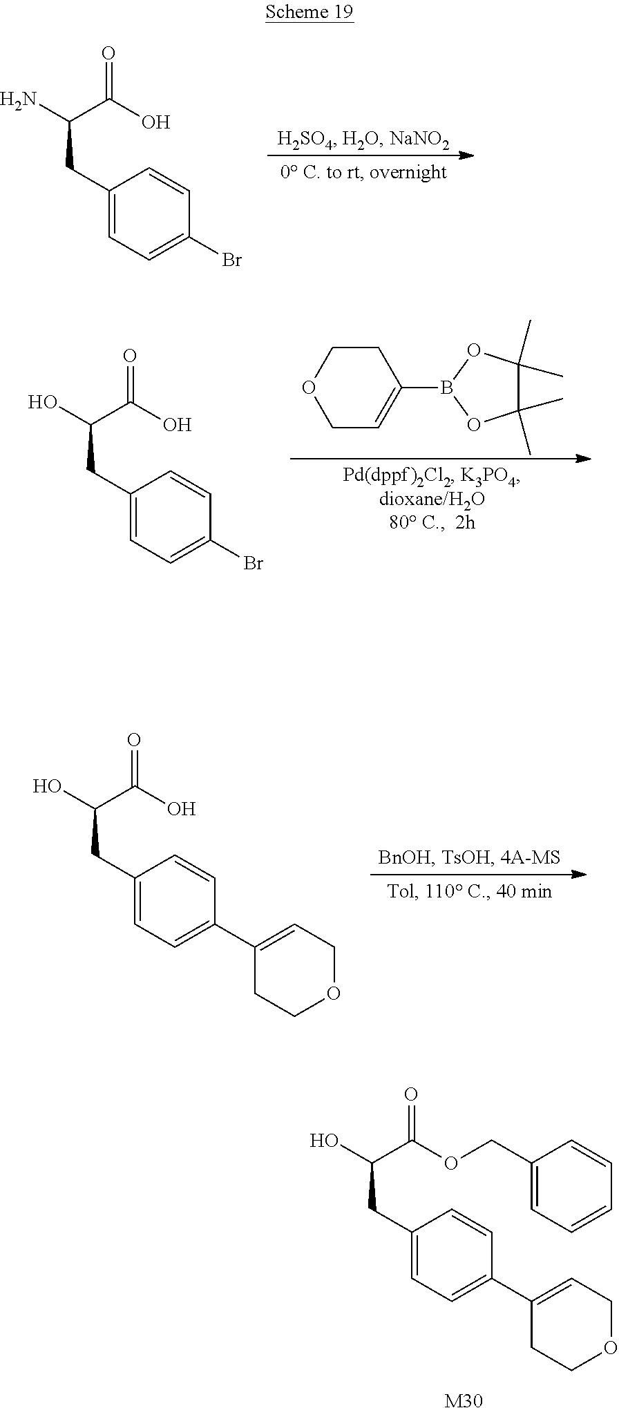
C1(CC(N)C(O)=O)=CC=C(Br)C=C1.C1COCC=C1B1OC(C)(C)C(C)(C)O1.C1(CC(O)C(O)=O)=CC=C(Br)C=C1.C1(CC(O)C(O)=O)=CC=C(C2=CCOCC2)C=C1.C1(CC(O)C(OCC2=CC=CC=C2)=O)=CC=C(C2=CCOCC2)C=C1.[M30]
